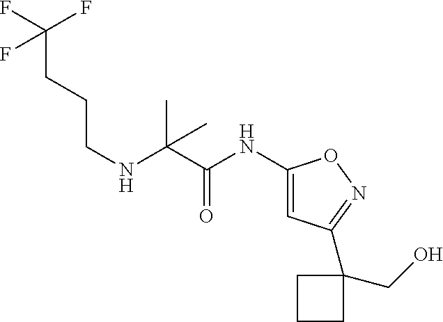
C(NC(C(NC1=CC(C2(CO)CCC2)=NO1)=O)(C)C)CCC(F)(F)F
